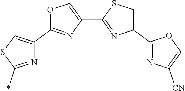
N1=C(*)SC=C1C1=NC(C2=NC(C3=NC([CN])=CO3)=CS2)=CO1
